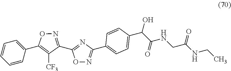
C1=CC=CC(C2=C([CF3])C(C3=NC(C4=CC=C(C(C(NCC(NCC)=O)=O)O)C=C4)=NO3)=NO2)=C1
